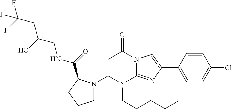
C1(N2CCCC2C(=O)NCC(O)CC(F)(F)F)=CC(=O)N2C(=NC(C3=CC=C(Cl)C=C3)=C2)N1CCCCC
